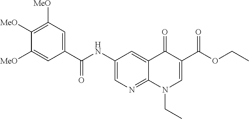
C1(NC(C2=CC([MeO])=C([MeO])C([MeO])=C2)=O)=CN=C2C(=C1)C(=O)C(C(OCC)=O)=CN2CC
